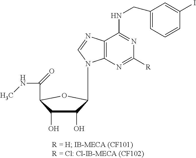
C12=C(N=C([R])N=C1NCC1=CC=CC(I)=C1)N(C1C(O)C(O)C(C(NC)=O)O1)C=N2
